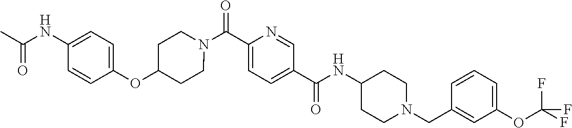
N(C(C1=CC=C(C(=O)N2CCC(OC3=CC=C(NC(C)=O)C=C3)CC2)N=C1)=O)C1CCN(CC2=CC(OC(F)(F)F)=CC=C2)CC1
